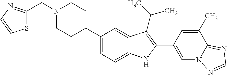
N1(CC2=NC=CS2)CCC(C2=CC=C3C(=C2)C(C(C)C)=C(C2=CN4C(=NC=N4)C(C)=C2)N3)CC1
